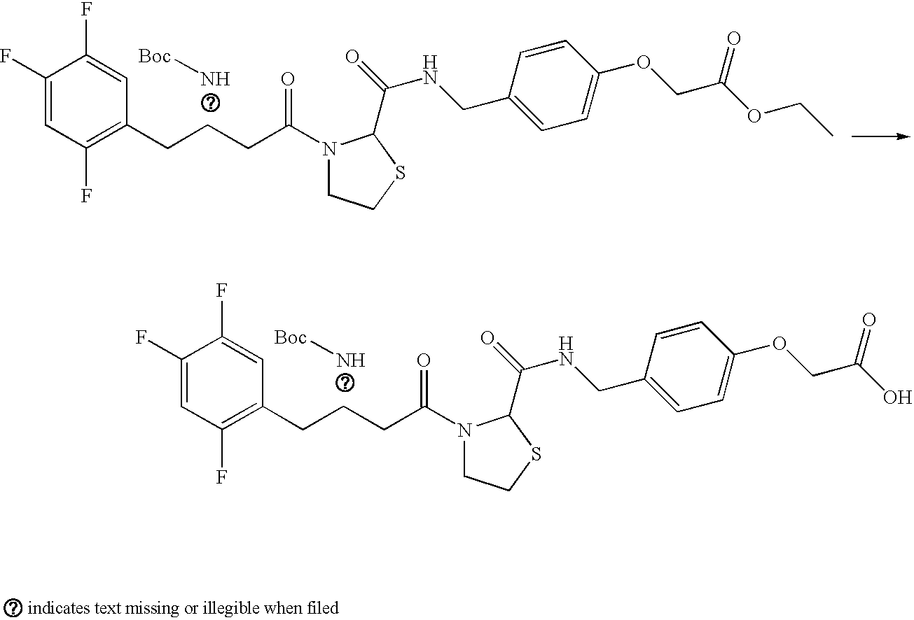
C1(F)=CC(F)=C(CCCC(N2CCSC2C(=O)NCC2=CC=C(OCC(OCC)=O)C=C2)=O)C=C1F.N[Boc].C1(F)=CC(F)=C(CCCC(N2CCSC2C(=O)NCC2=CC=C(OCC(O)=O)C=C2)=O)C=C1F.N[Boc]
